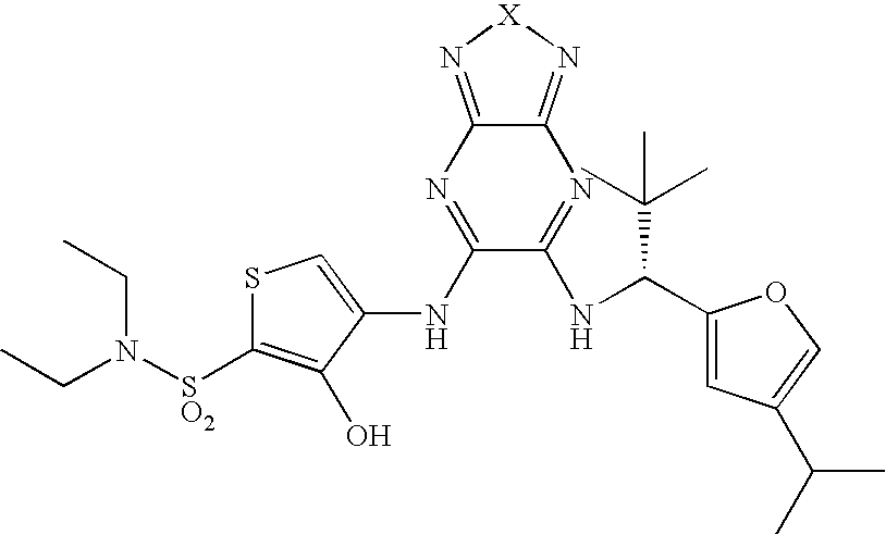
S1C([SO2]N(CC)CC)=C(O)C(NC2=NC3=N[X]N=C3N=C2NC(C2=CC(C(C)C)=CO2)C(C)(C)C)=C1
